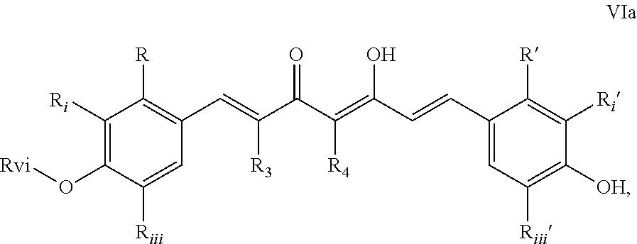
C1(C=C(C(C(=C(C=CC2=CC([Riii])=C([OH])C([Ri])=C2[R])O)[R4])=O)[R3])=C([R])C([Ri])=C(O[Rvi])C([Riii])=C1
